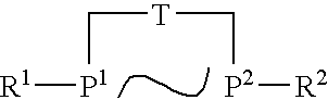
C([T]C[P2][R2])[P1][R1]
